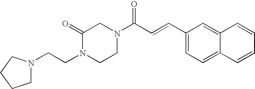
C1N(CCN2CCN(C(C=CC3=CC=C4C(=C3)C=CC=C4)=O)CC2=O)CCC1
